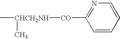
C[CHCH2NH]([CO]C1=NC=CC=C1)C
